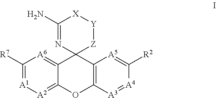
C1([R7])=[A1][A2]=C2C(=[A6]1)C1(C3=C(O2)[A3]=[A4]C([R2])=[A5]3)[Z][Y][X]C(N)=N1
